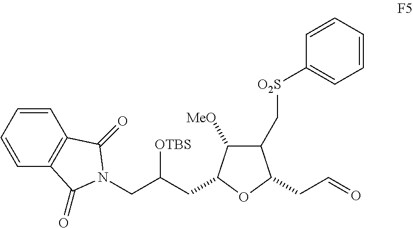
C1=CC=CC2=C1C(=O)N(CC(CC1C([MeO])C(C[O2S]C3=CC=CC=C3)C(CC=O)O1)[OTBS])C2=O
